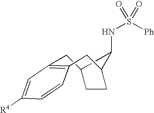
C1C2CCC(C2NS([Ph])(=O)=O)CC2=C1C=C([R4])C=C2
